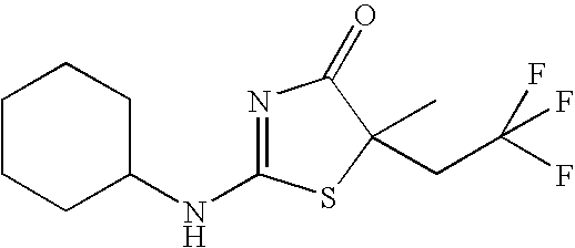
N(C1=NC(=O)C(CC(F)(F)F)(C)S1)C1CCCCC1
